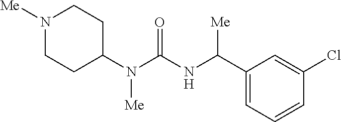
N1([Me])CCC(N(C(NC(C2=CC=CC(Cl)=C2)[Me])=O)[Me])CC1
